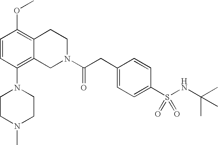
O(C1=C2C(=C(N3CCN(C)CC3)C=C1)CN(C(CC1=CC=C(S(NC(C)(C)C)(=O)=O)C=C1)=O)CC2)C
